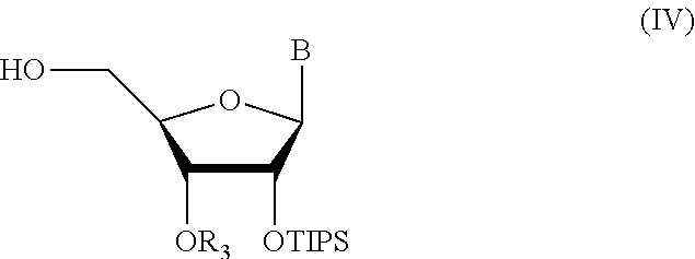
C1([OTIPS])C([OR3])C(CO)OC1B
